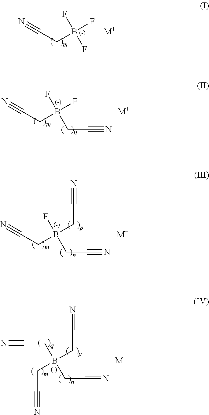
C(B(F)(F)F)C#N.[M+].C(B(F)(CC#N)CC#N)C#N.[M+].[M+].C(C#N)B(CC#N)(CC#N)CC#N.C(B(F)(F)CC#N)C#N.[M+]
